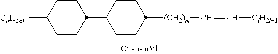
C1CC([CnH2n+1])CCC1C1CCC([(CH2)m]C=C[ClH2l+1])CC1
